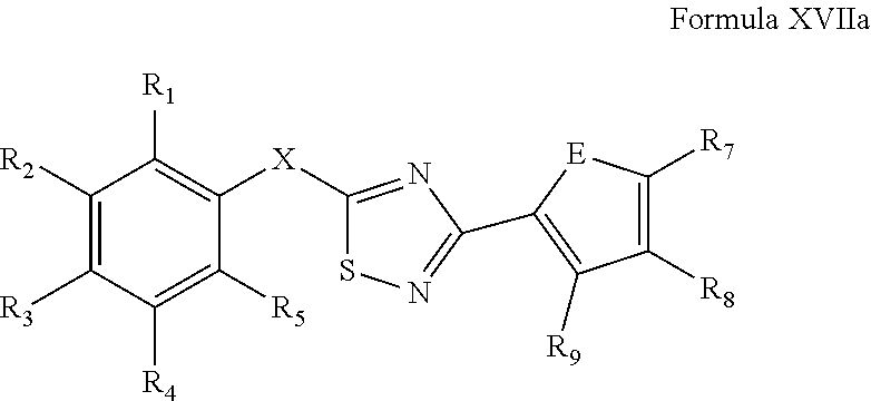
[X](C1=C([R1])C([R2])=C([R3])C([R4])=C1[R5])C1=NC(C2=C([R9])C([R8])=C([R7])[E]2)=NS1
